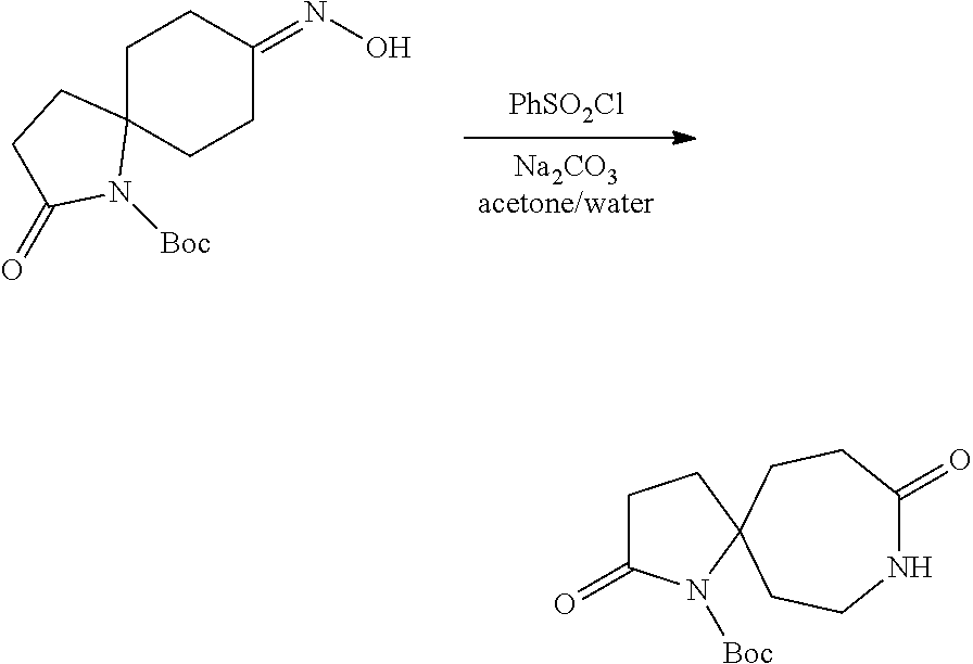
[Na2CO3acetone/water].[PhSO2Cl].C1C2(CCC(=NO)C1)CCC(=O)N2[Boc].O=C1NCCC2(N([Boc])C(=O)CC2)CC1
